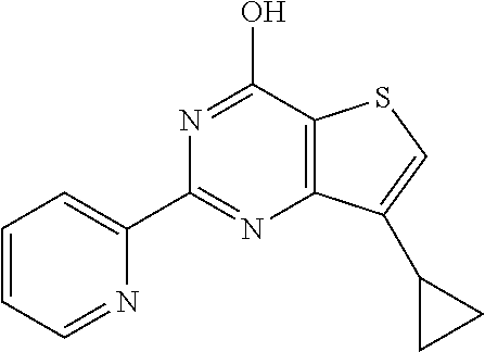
C1(C2=NC3=C(C(O)=N2)SC=C3C2CC2)=CC=CC=N1
